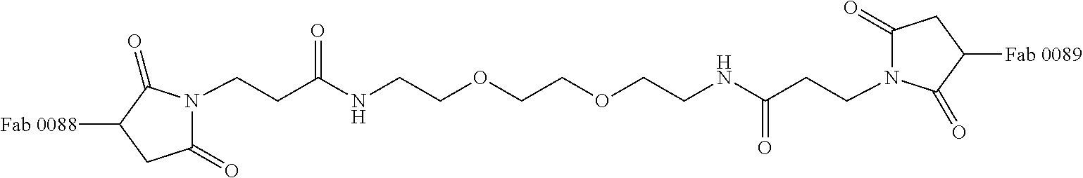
C(CC(NCCOCCOCCNC(CCN1C(=O)CC([Fab 0089])C1=O)=O)=O)N1C(=O)CC([Fab 0088])C1=O
